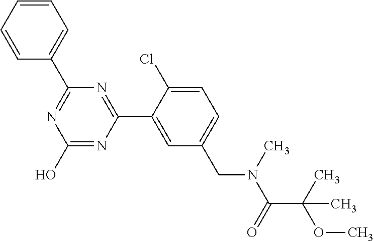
N1=C(C2=CC=CC=C2)N=C(C2=CC(CN(C(C(OC)(C)C)=O)C)=CC=C2Cl)N=C1O
